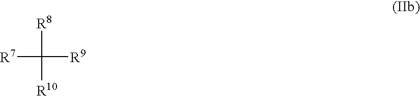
[R7]C([R8])([R10])[R9]
